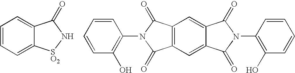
C1=CC=C2C(=C1)C(=O)N[SO2]2.C12=C(C=C3C(=C1)C(=O)N(C1=C(O)C=CC=C1)C3=O)C(=O)N(C1=C(O)C=CC=C1)C2=O
